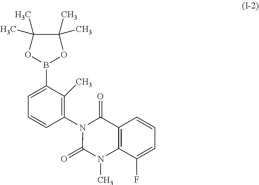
C1=C(B2OC(C)(C)C(C)(C)O2)C(C)=C(N2C(=O)N(C)C3=C(C2=O)C=CC=C3F)C=C1
